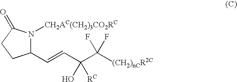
C1(C=CC(C([(CH2)nCR2C])(F)F)(O)[RC])N([CH2AC(CH2)3CO2RC])C(=O)CC1
